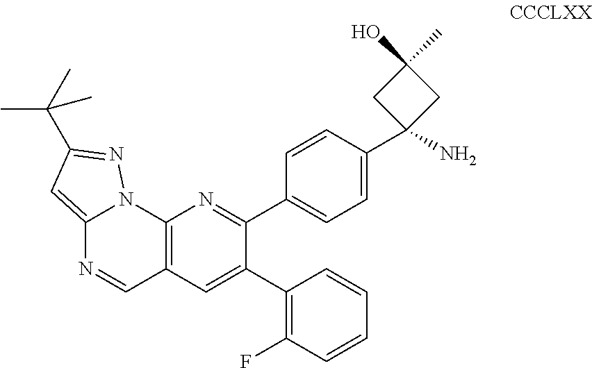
C12=C(C=C(C3=C(F)C=CC=C3)C(C3=CC=C(C4(N)CC(C)(O)C4)C=C3)=N1)C=NC1=CC(C(C)(C)C)=NN21
